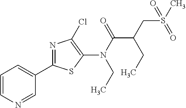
C1(C2=NC(Cl)=C(N(CC)C(=O)C(CS(C)(=O)=O)CC)S2)=CC=CN=C1
